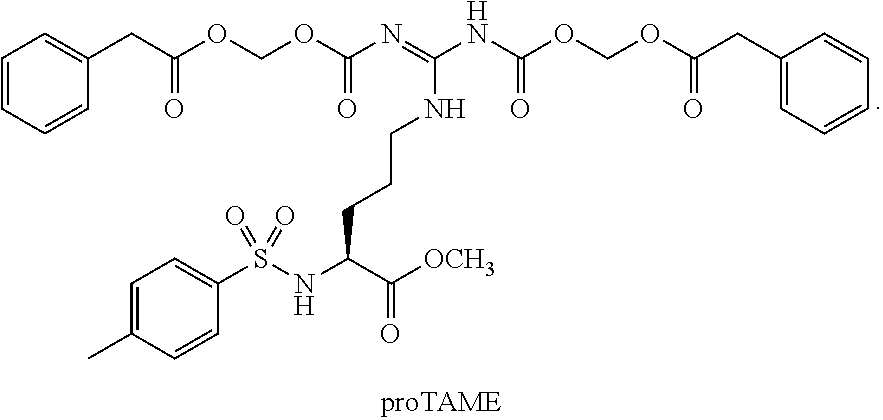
C1=CC=CC(CC(OCOC(N=C(NC(OCOC(CC2=CC=CC=C2)=O)=O)NCCCC(NS(C2=CC=C(C)C=C2)(=O)=O)C([OCH3])=O)=O)=O)=C1
